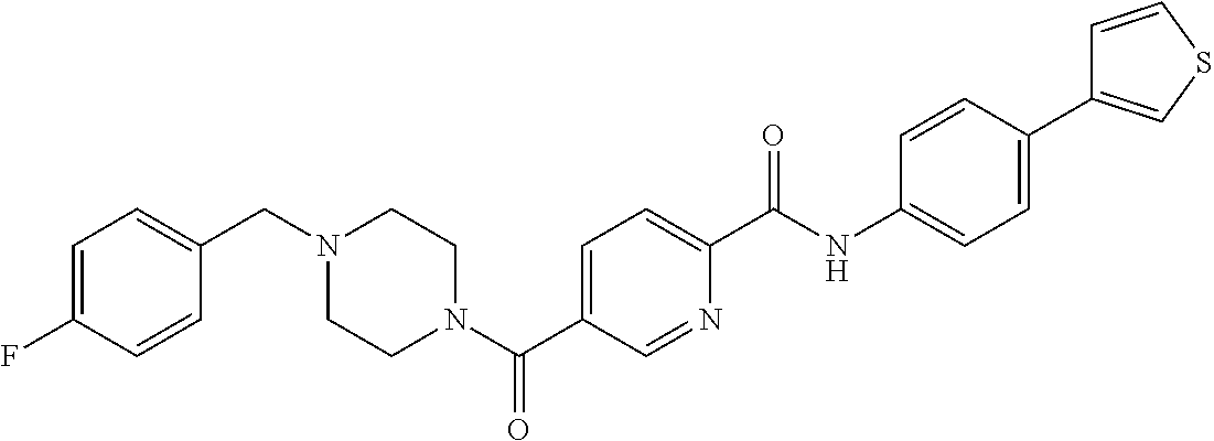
C1=C(F)C=CC(CN2CCN(C(C3=CC=C(C(NC4=CC=C(C5=CSC=C5)C=C4)=O)N=C3)=O)CC2)=C1
